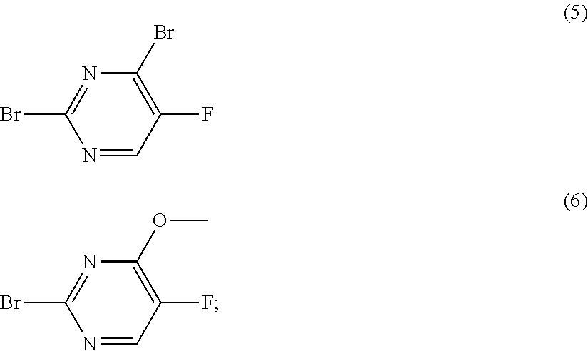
C1(F)=C(Br)N=C(Br)N=C1.C1(F)=C(OC)N=C(Br)N=C1
